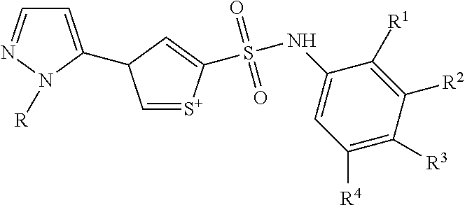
C1=C(C2C=[S+]C(S(NC3=CC([R4])=C([R3])C([R2])=C3[R1])(=O)=O)=C2)N([R])N=C1
